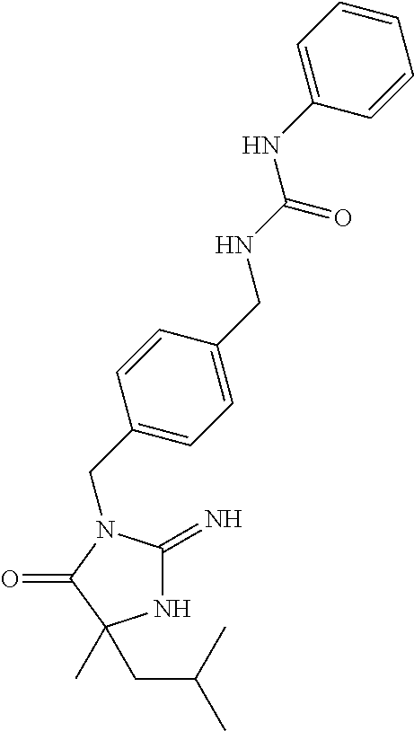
N1C(=N)N(CC2=CC=C(CNC(NC3=CC=CC=C3)=O)C=C2)C(=O)C1(C)CC(C)C
